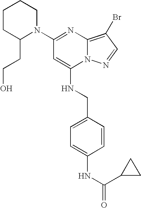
N1(C2=NC3=C(Br)C=NN3C(NCC3=CC=C(NC(=O)C4CC4)C=C3)=C2)CCCCC1CCO
